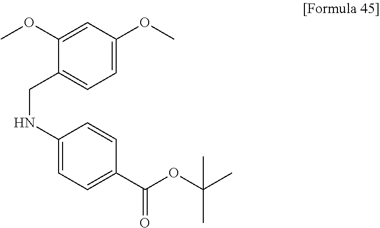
C1=CC(C(OC(C)(C)C)=O)=CC=C1NCC1=CC=C(OC)C=C1OC
